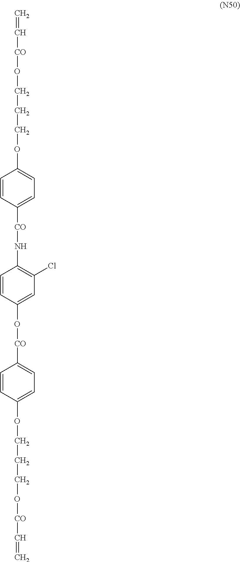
C=C[CO]OCCCOC1=CC=C([CO]NC2=C(Cl)C=C(O[CO]C3=CC=C(OCCCO[CO]C=C)C=C3)C=C2)C=C1
